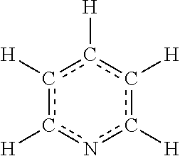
c1([H])c([H])nc([H])c([H])c1[H]
